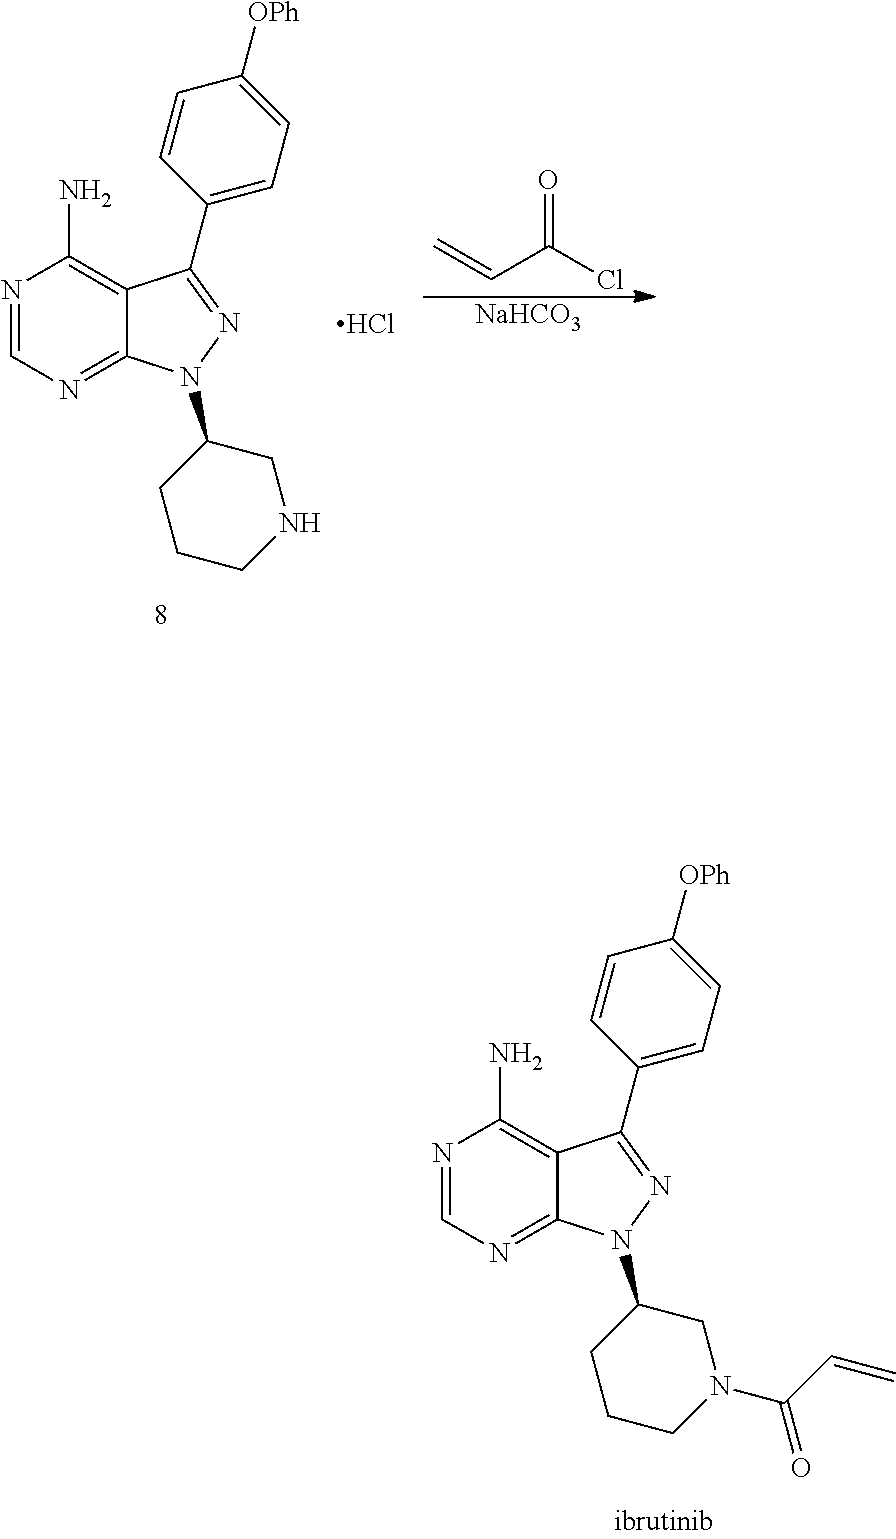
N1=CN=C2C(=C1N)C(C1=CC=C([OPh])C=C1)=NN2C1CCCN(C(C=C)=O)C1.N1=CN=C2C(=C1N)C(C1=CC=C([OPh])C=C1)=NN2C1CCCNC1.C=CC(Cl)=O.[NaHCO3].Cl
